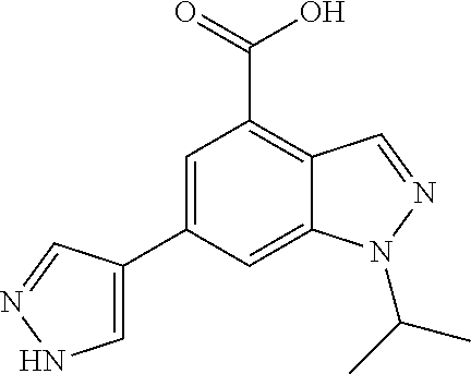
C1=C(C2=CNN=C2)C=C2C(=C1C(=O)O)C=NN2C(C)C
